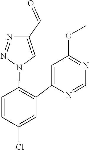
C1=NC(C2=C(N3C=C(C=O)N=N3)C=CC(Cl)=C2)=CC(OC)=N1
